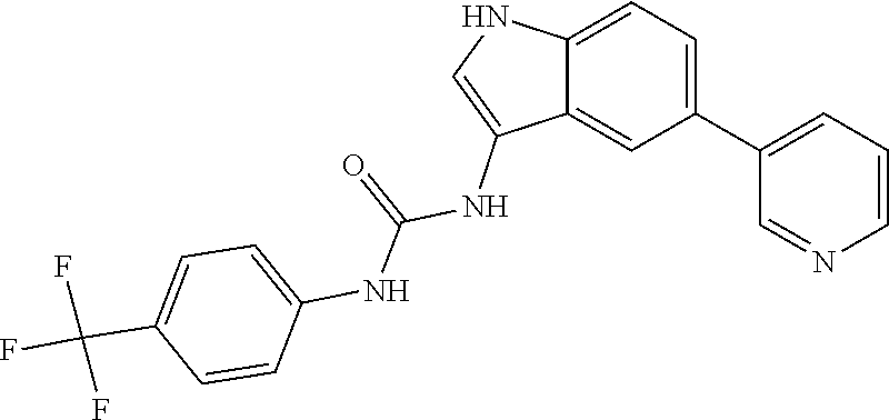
C1=C(C(F)(F)F)C=CC(NC(=O)NC2=CNC3=CC=C(C4=CC=CN=C4)C=C23)=C1
